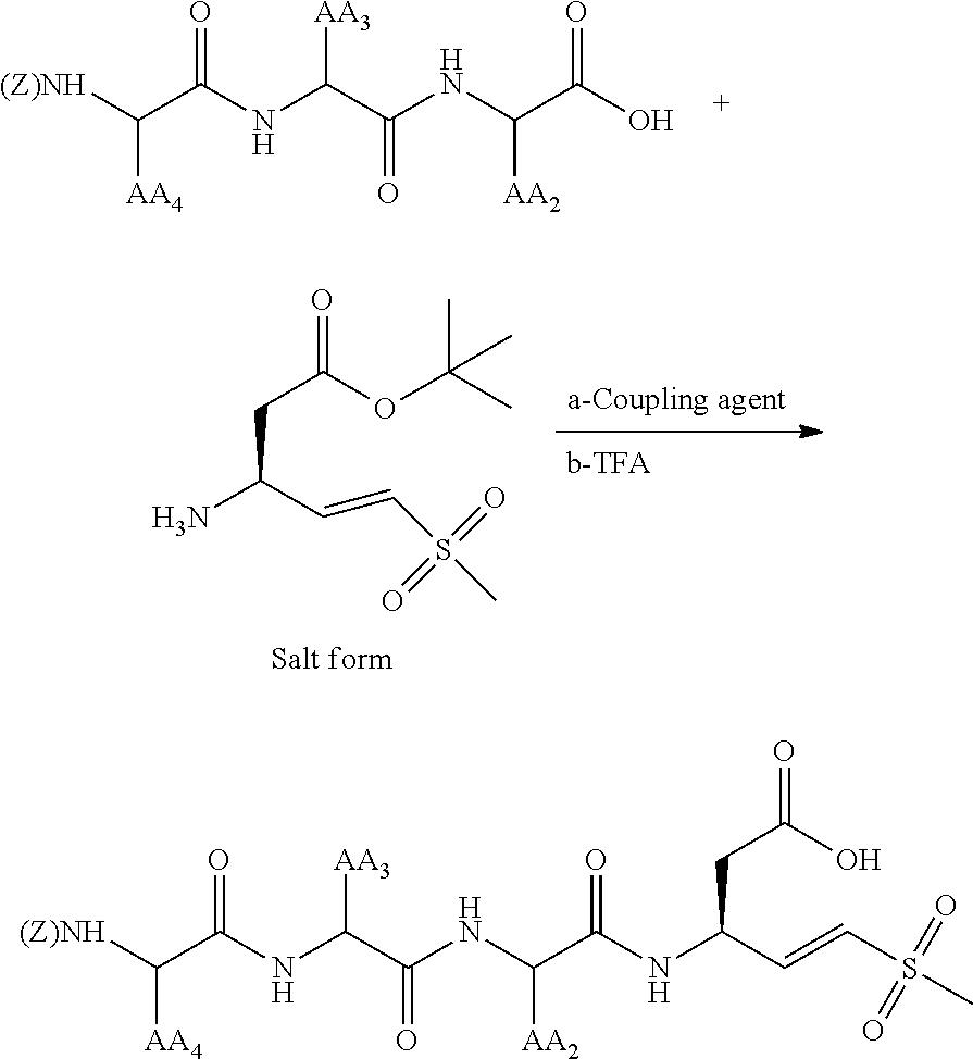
[(Z)NH]C(C(NC(C(NC(C(O)=O)[AA2])=O)[AA3])=O)[AA4].[(Z)NH]C(C(NC(C(NC(C(=O)NC(C=CS(C)(=O)=O)CC(=O)O)[AA2])=O)[AA3])=O)[AA4].NC(CC(=O)OC(C)(C)C)C=CS(C)(=O)=O
